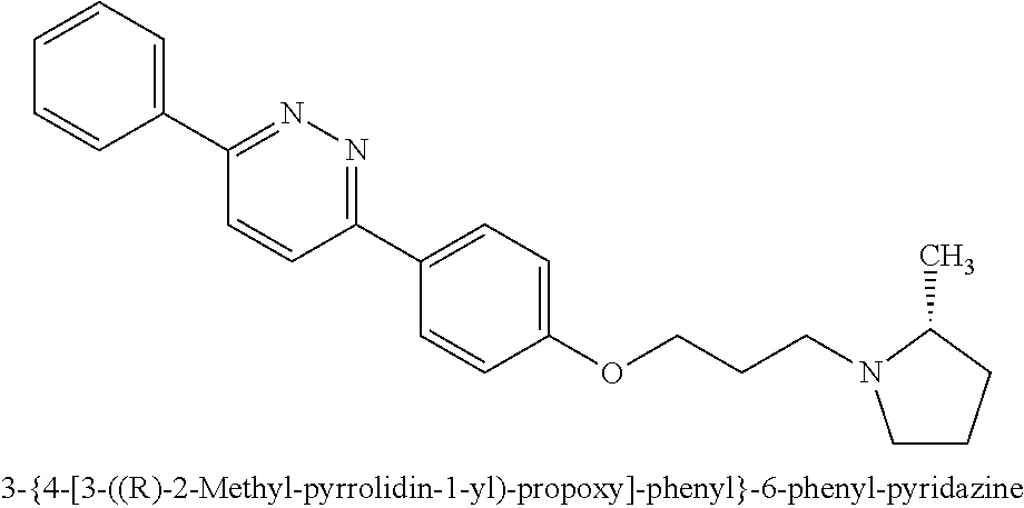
C1(C2=CC=CC=C2)=NN=C(C2=CC=C(OCCCN3CCCC3C)C=C2)C=C1
